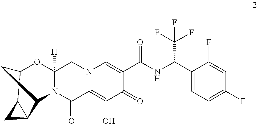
C1(C(NC(C2=CN3C(=C(O)C2=O)C(=O)N2C([H])(C3)OC3C4C(C4)C2C3)=O)C(F)(F)F)=CC=C(F)C=C1F
